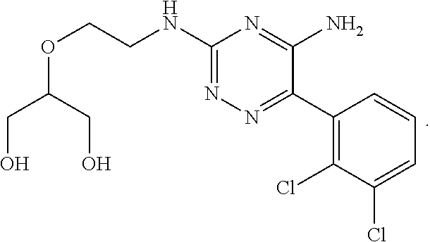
C1(NCCOC(CO)CO)=NN=C(C2=C(Cl)C(Cl)=CC=C2)C(N)=N1
